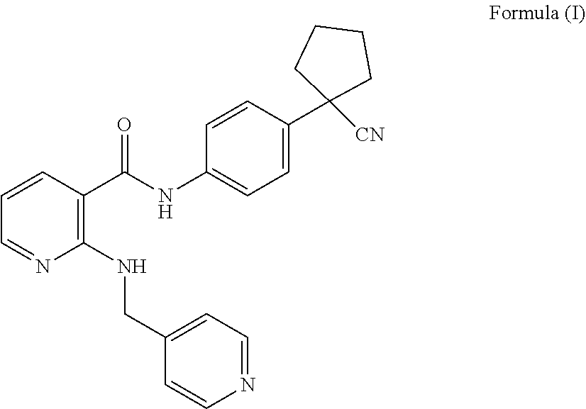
C1(NCC2=CC=NC=C2)=C(C(NC2=CC=C(C3([CN])CCCC3)C=C2)=O)C=CC=N1
